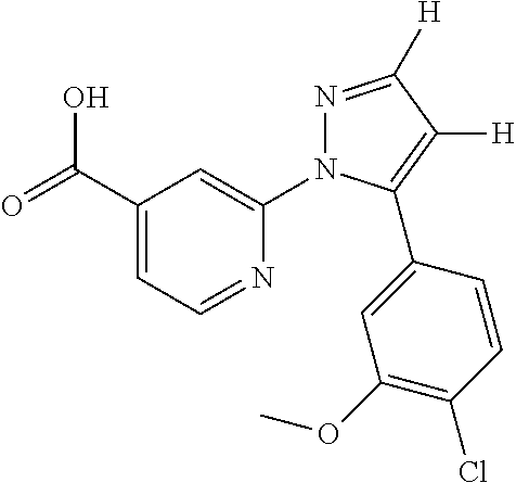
OC(C1=CC=NC(N2N=C([H])C([H])=C2C2=CC(OC)=C(Cl)C=C2)=C1)=O
